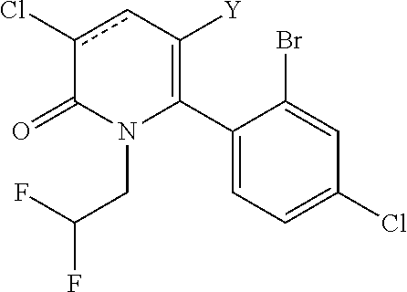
C1(C2=C([Y])cc(Cl)C(=O)N2CC(F)F)=CC=C(Cl)C=C1Br
